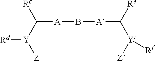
[Rd][Y](C([Rc])[A]B[A]C([Y]([Z])[Rf])[Re])[Z]
